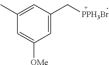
C1=C(C[PPH3Br])C=C(C)C=C1[OMe]
